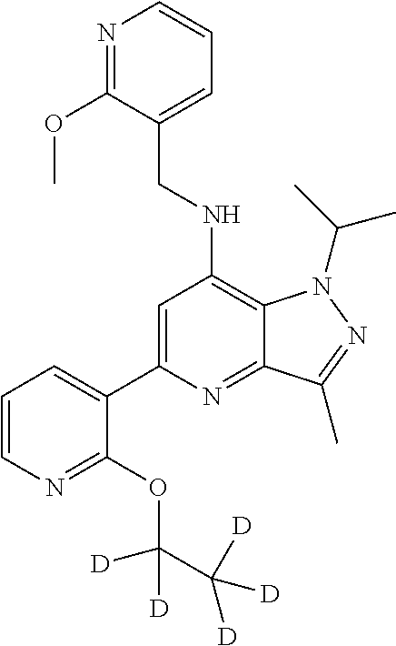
C12=C(NCC3=CC=CN=C3OC)C=C(C3=CC=CN=C3OC([D])([D])C([D])([D])[D])N=C1C(C)=NN2C(C)C
